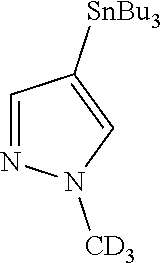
C1=NN([CD3])C=C1[SnBu3]
